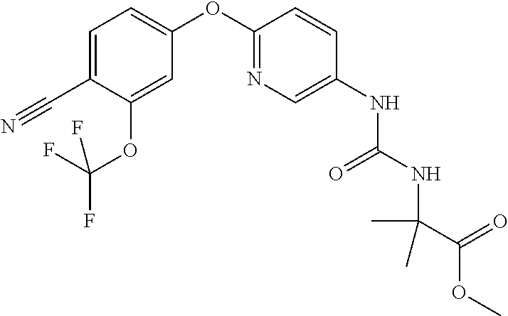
C1=C(C#N)C(OC(F)(F)F)=CC(OC2=NC=C(NC(NC(C)(C(OC)=O)C)=O)C=C2)=C1
